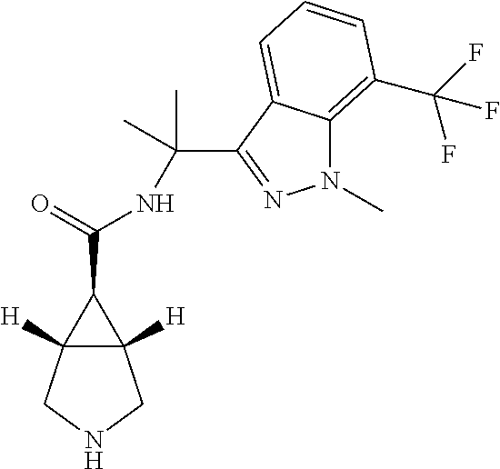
C12([H])C([H])(CNC1)C2C(=O)NC(C)(C)C1=NN(C)C2=C(C(F)(F)F)C=CC=C21
